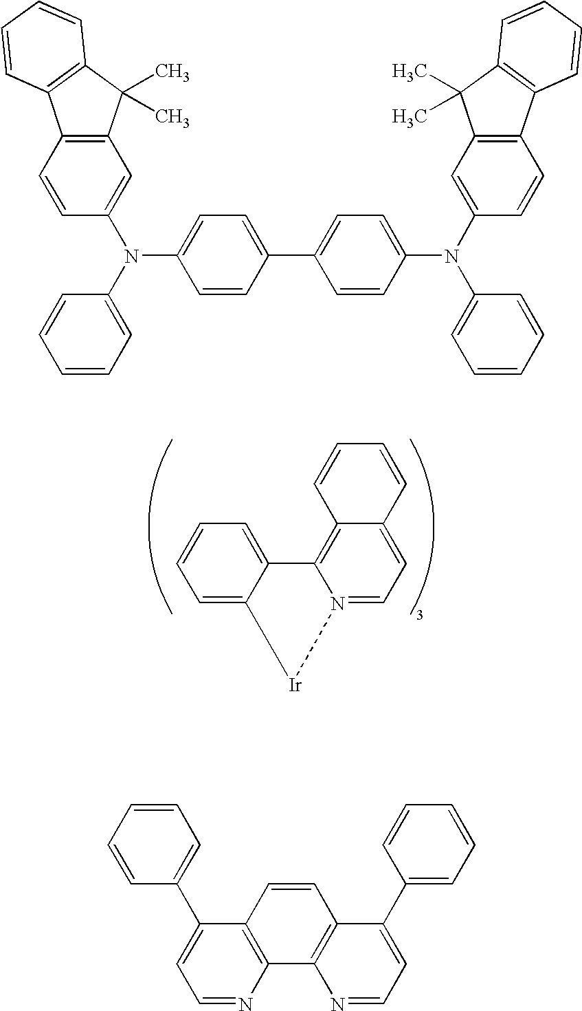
C1=C2C(=CC=C1)C1=C3C(=CC=N1[Ir]2)C=CC=C3.C1=CC(C2=CC=C(N(C3=CC4=C(C=C3)C3=C(C4(C)C)C=CC=C3)C3=CC=CC=C3)C=C2)=CC=C1N(C1=CC=CC=C1)C1=CC2=C(C=C1)C1=C(C2(C)C)C=CC=C1.C1=NC2=C(C(C3=CC=CC=C3)=C1)C=CC1=C2N=CC=C1C1=CC=CC=C1
